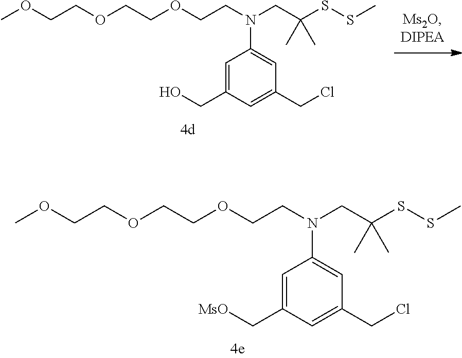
C1=C(CO)C=C(CCl)C=C1N(CC(SSC)(C)C)CCOCCOCCOC.C1=C(C[MsO])C=C(CCl)C=C1N(CC(SSC)(C)C)CCOCCOCCOC
